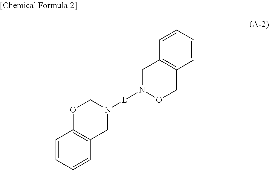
C1=CC=CC2=C1CON([L]N1COC3=C(C1)C=CC=C3)C2
